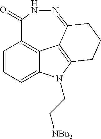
C1=CC=C2C3=C1C(=O)NN=C1C3=C(N2CC[NBn2])CCC1
